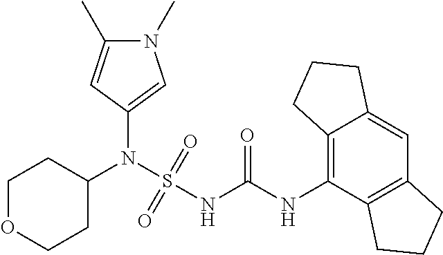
C1(N(S(NC(NC2=C3C(=CC4=C2CCC4)CCC3)=O)(=O)=O)C2CCOCC2)=CN(C)C(C)=C1
